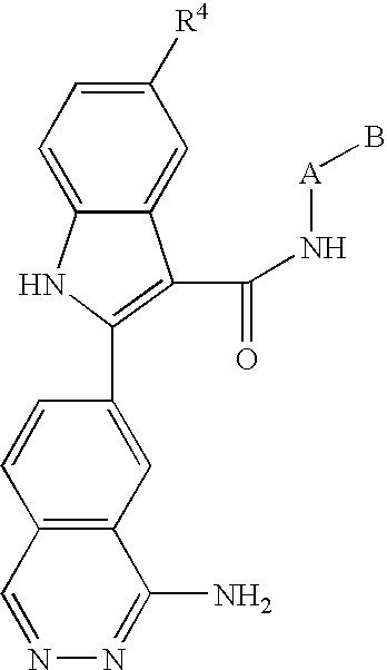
C12=CC([R4])=CC=C1NC(C1=CC3=C(C=C1)C=NN=C3N)=C2C(N[A]B)=O
